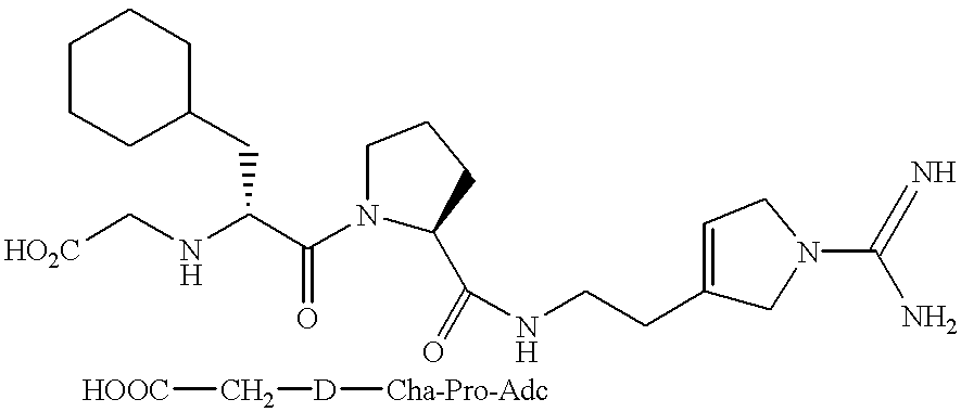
[HOOC]C[D][Cha-Pro-Adc].N(C(C(N1C(C(NCCC2=CCN(C(N)=N)C2)=O)CCC1)=O)CC1CCCCC1)C[HO2C]
